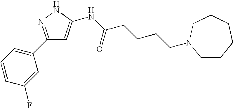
C1(C2=NNC(NC(=O)CCCCN3CCCCCC3)=C2)=CC=CC(F)=C1
